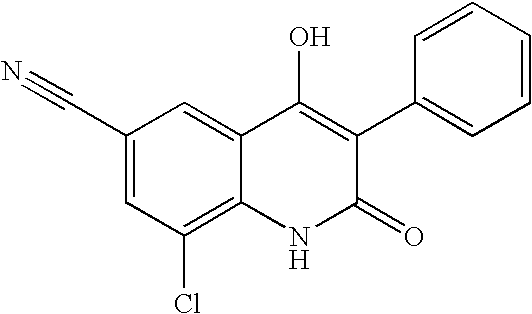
C1(C#N)=CC(Cl)=C2C(=C1)C(O)=C(C1=CC=CC=C1)C(=O)N2
